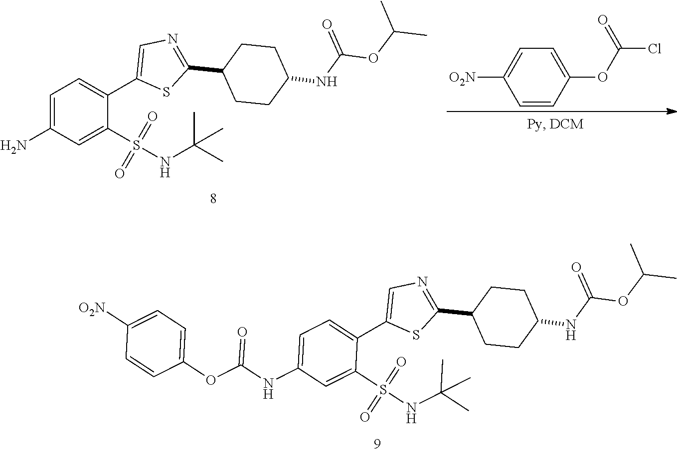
C1=C(N)C=C(S(NC(C)(C)C)(=O)=O)C(C2=CN=C(C3CCC(NC(=O)OC(C)C)CC3)S2)=C1.C1=CC(OC(Cl)=O)=CC=C1[O2N].C1=C(NC(OC2=CC=C([O2N])C=C2)=O)C=C(S(NC(C)(C)C)(=O)=O)C(C2=CN=C(C3CCC(NC(=O)OC(C)C)CC3)S2)=C1
